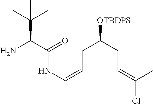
NC(C(=O)NC=CCC(CC=C(Cl)C)[OTBDPS])C(C)(C)C
